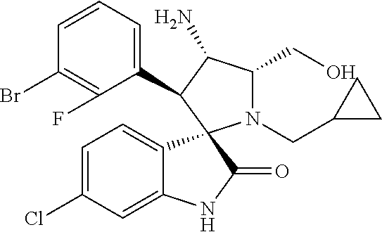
C1(Br)=C(F)C(C2C(N)C(CO)N(CC3CC3)C23C2=CC=C(Cl)C=C2NC3=O)=CC=C1
